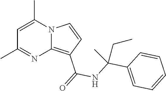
C1=C(C)N2C(=C(C(=O)NC(C3=CC=CC=C3)(C)CC)C=C2)N=C1C
